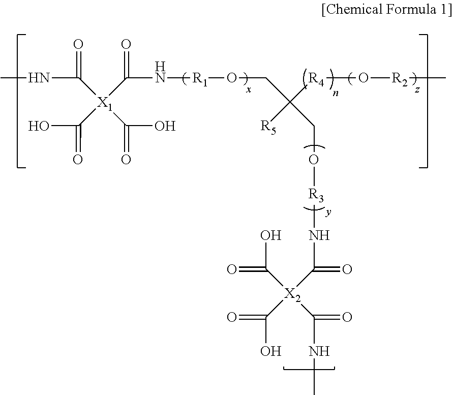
N([R1]OCC(CO[R3]NC(=O)[X2](C(=O)O)(C(=O)O)C(=O)NC)([R4]O[R2]C)[R5])C([X1](C(O)=O)(C(=O)NC)C(=O)O)=O
